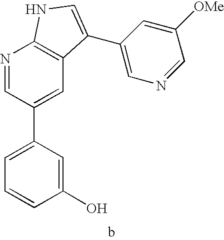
C1(O)=CC(C2=CC3=C(N=C2)NC=C3C2=CN=CC([OMe])=C2)=CC=C1
